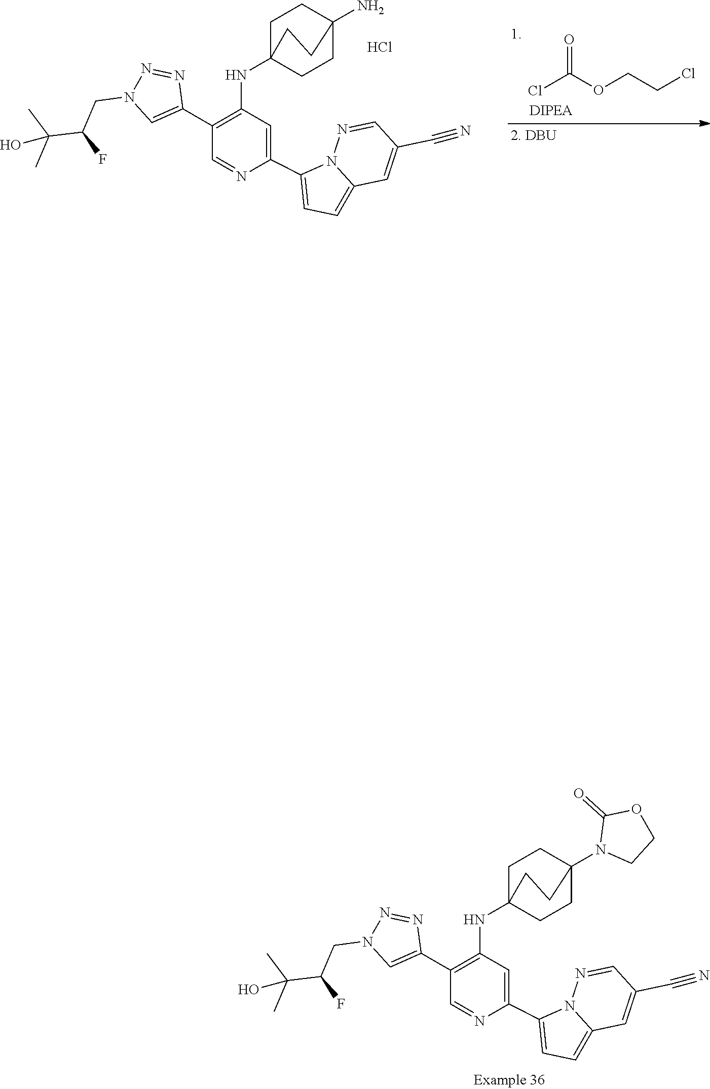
C1(C2=CC=C3N2N=CC(C#N)=C3)=CC(NC23CCC(N4CCOC4=O)(CC2)CC3)=C(C2=CN(CC(C(C)(C)O)F)N=N2)C=N1.C1(C2=CC=C3N2N=CC(C#N)=C3)=CC(NC23CCC(N)(CC2)CC3)=C(C2=CN(CC(C(C)(C)O)F)N=N2)C=N1.Cl.ClC(OCCCl)=O
